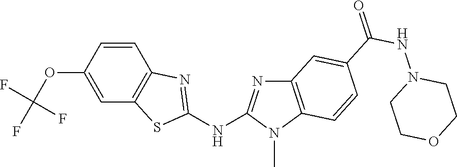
O(C1=CC2=C(C=C1)N=C(NC1=NC3=C(N1C)C=CC(C(NN1CCOCC1)=O)=C3)S2)C(F)(F)F
